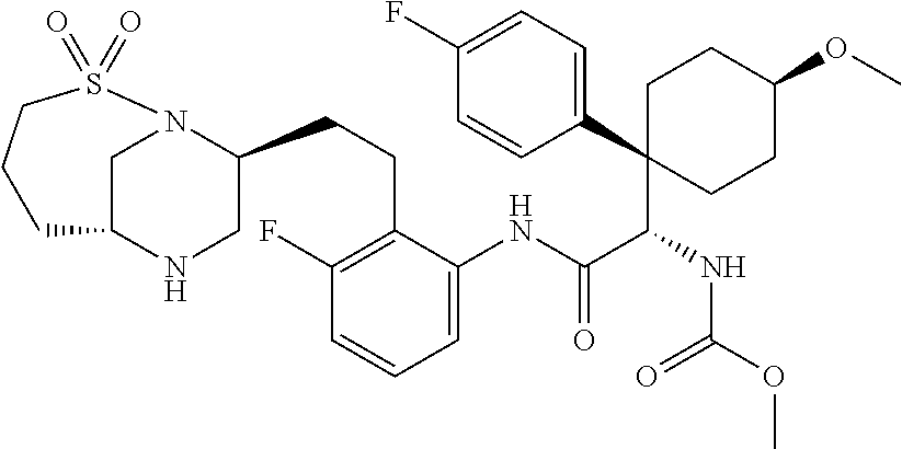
C(C(C1(C2=CC=C(F)C=C2)CCC(OC)CC1)NC(OC)=O)(=O)NC1=CC=CC(F)=C1CCC1CNC2CN1S(=O)(=O)CCC2
